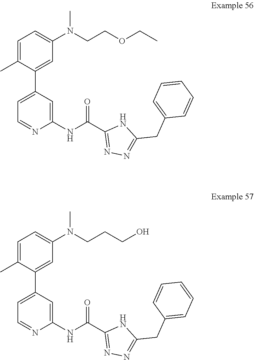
CN(C1=CC=C(C)C(C2=CC=NC(NC(C3=NN=C(CC4=CC=CC=C4)N3)=O)=C2)=C1)CCOCC.CN(C1=CC=C(C)C(C2=CC=NC(NC(C3=NN=C(CC4=CC=CC=C4)N3)=O)=C2)=C1)CCCO
